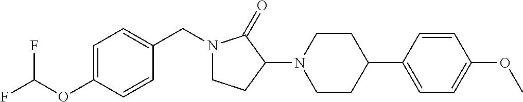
C1=C(OC(F)F)C=CC(CN2CCC(N3CCC(C4=CC=C(OC)C=C4)CC3)C2=O)=C1
